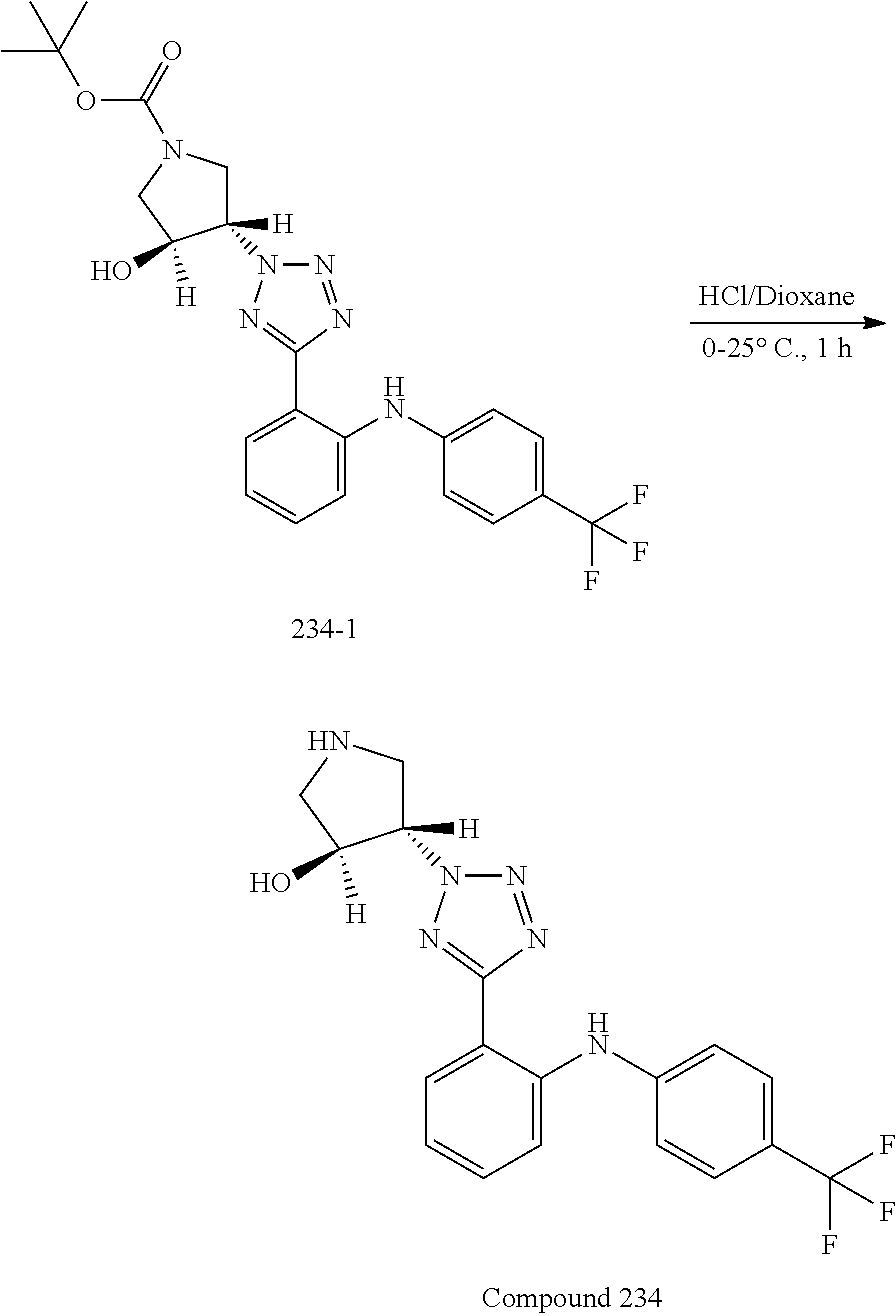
N1=NC(C2=CC=CC=C2NC2=CC=C(C(F)(F)F)C=C2)=NN1C1([H])CN(C(OC(C)(C)C)=O)CC1(O)[H].N1=NC(C2=CC=CC=C2NC2=CC=C(C(F)(F)F)C=C2)=NN1C1([H])CNCC1(O)[H]
